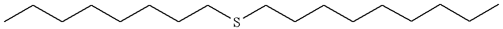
CCCCCCCCSCCCCCCCCC
